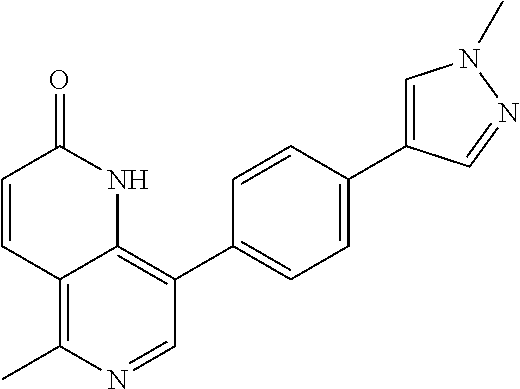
C12=C(C)N=CC(C3=CC=C(C4=CN(C)N=C4)C=C3)=C1NC(=O)C=C2
